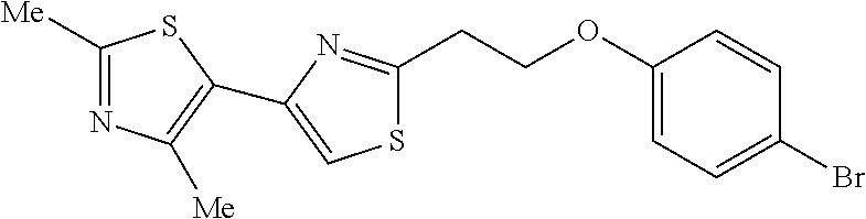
C1([Me])=NC([Me])=C(C2=CSC(CCOC3=CC=C(Br)C=C3)=N2)S1
